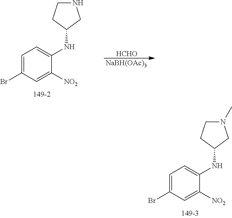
N1CCC(NC2=CC=C(Br)C=C2[NO2])C1.[HCHO].[NaBH(OAc)3].N1(C)CCC(NC2=CC=C(Br)C=C2[NO2])C1
